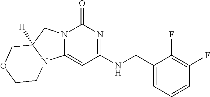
C1(CNC2=NC(=O)N3C(=C2)N2C([H])(C3)COCC2)=CC=CC(F)=C1F
